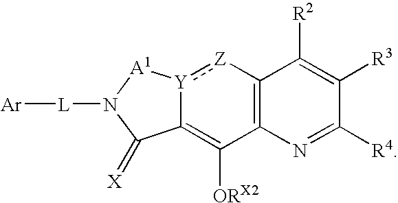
C12=C([Z]:[Y]3C(=C1[ORX2])C(=[X])N([L][Ar])[A1]3)C([R2])=C([R3])C([R4])=N2
